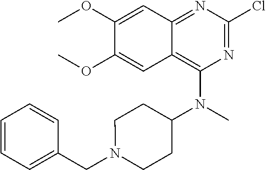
C1=CC=C(CN2CCC(N(C3=C4C(=NC(Cl)=N3)C=C(OC)C(OC)=C4)C)CC2)C=C1
